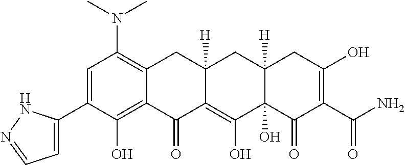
C1=C(C2=CC=NN2)C(O)=C2C(=C1N(C)C)CC1([H])C(=C(O)C3(O)C([H])(C1)CC(O)=C(C(=O)N)C3=O)C2=O
